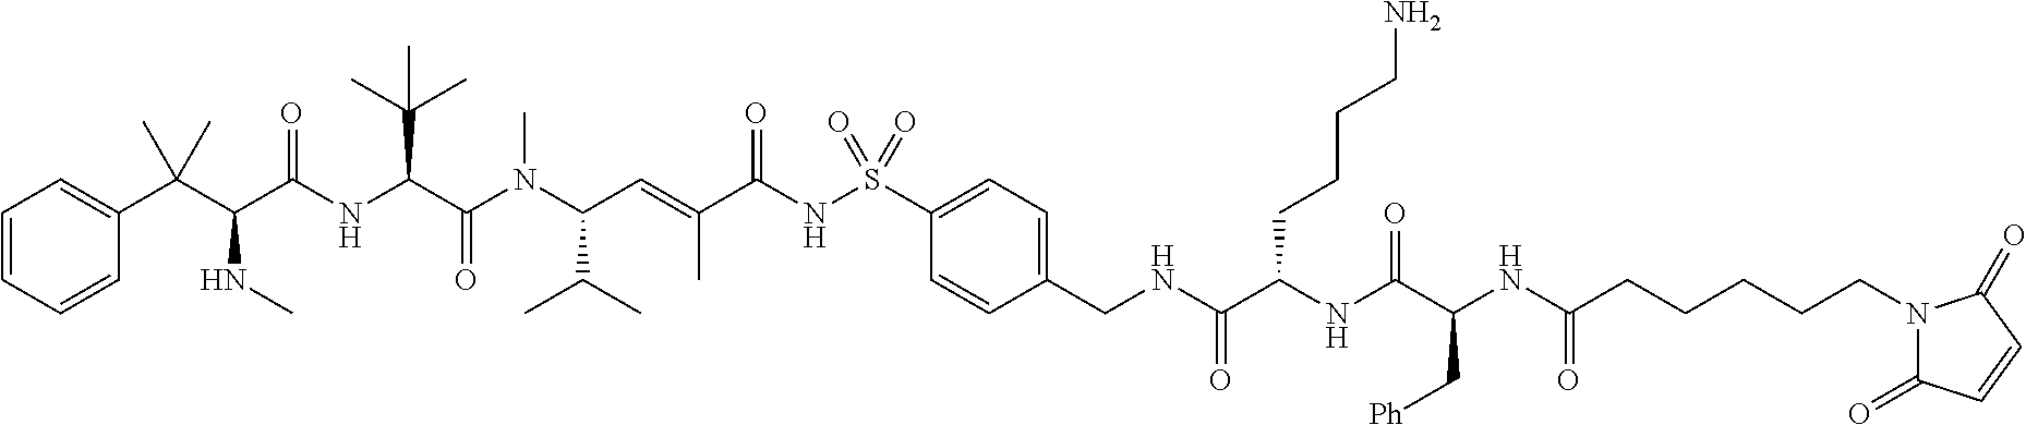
N(CC1=CC=C(S(NC(C(=CC(N(C(C(NC(C(C(C2=CC=CC=C2)(C)C)NC)=O)C(C)(C)C)=O)C)C(C)C)C)=O)(=O)=O)C=C1)C(C(NC(C(NC(CCCCCN1C(=O)C=CC1=O)=O)C[Ph])=O)CCCCN)=O
